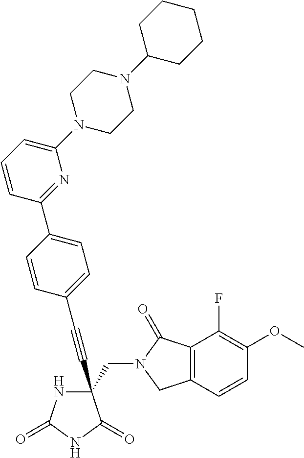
C(#CC1(CN2C(=O)C3=C(C2)C=CC(OC)=C3F)NC(=O)NC1=O)C1=CC=C(C2=NC(N3CCN(C4CCCCC4)CC3)=CC=C2)C=C1
